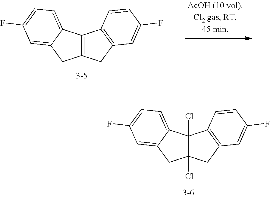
C12=C(CC3=C1C=CC(F)=C3)CC1=CC(F)=CC=C21.C12(Cl)C(Cl)(CC3=C1C=CC(F)=C3)CC1=CC(F)=CC=C21
